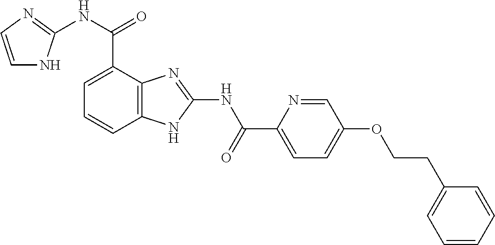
C12=C(C=CC=C1C(NC1=NC=CN1)=O)NC(NC(=O)C1=CC=C(OCCC3=CC=CC=C3)C=N1)=N2
